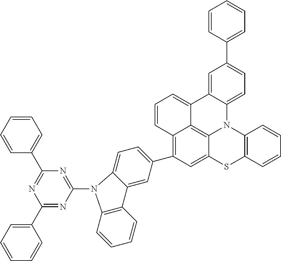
C1(C2=CC=CC=C2)=CC=C2C(=C1)C1=CC=CC3=C(C4=CC=C5C(=C4)C4=C(C=CC=C4)N5C4=NC(C5=CC=CC=C5)=NC(C5=CC=CC=C5)=N4)C=C4C(=C31)N2C1=C(S4)C=CC=C1
